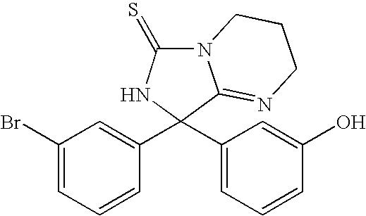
N12C(=S)NC(C3=CC(Br)=CC=C3)(C3=CC=CC(O)=C3)C1=NCCC2
